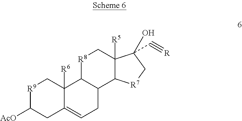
[R9]1C([AcO])CC2=CCC3C(C2([R6])C1)[R8]CC1([R5])C3[R7]CC1(O)C#[R]
